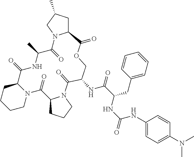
C12CCCCN1C(=O)C1CCCN1C(=O)C(NC(C(CC1=CC=CC=C1)NC(NC1=CC=C(N(C)C)C=C1)=O)=O)COC(=O)C1CC(C)CN1C(=O)C(C)NC2=O
